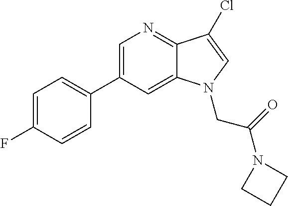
C1=CC(F)=CC=C1C1=CN=C2C(=C1)N(CC(=O)N1CCC1)C=C2Cl
